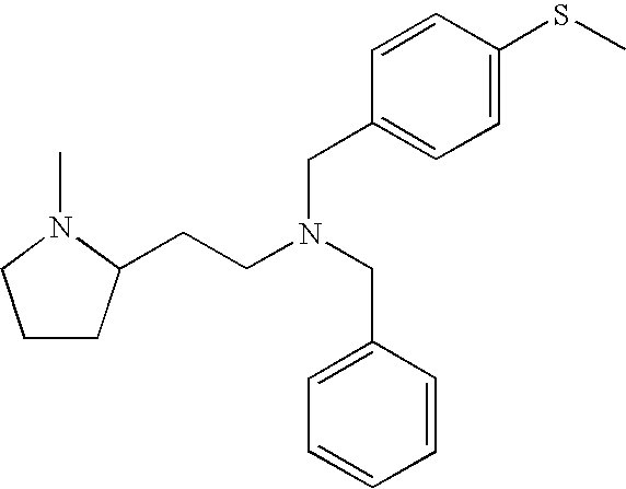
C1CC(CCN(CC2=CC=CC=C2)CC2=CC=C(SC)C=C2)N(C)C1
